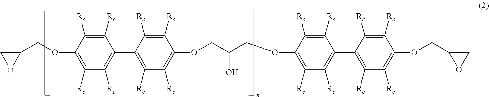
C1([Rc])=C([Rc])C(OCC2CO2)=C([Rc])C([Rc])=C1C1=C([Rc])C([Rc])=C(OCC(COC2=C([Rc])C([Rc])=C(C3=C([Rc])C([Rc])=C(OCC4OC4)C([Rc])=C3[Rc])C([Rc])=C2[Rc])O)C([Rc])=C1[Rc]
